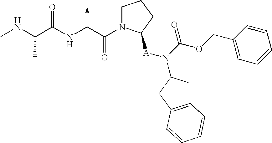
C(NC)(C(NC(C(N1CCCC1[A]N(C1CC2=C(C1)C=CC=C2)C(OCC1=CC=CC=C1)=O)=O)->C)=O)C
